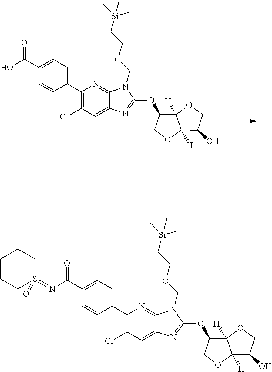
C1=C(C2=C(Cl)C=C3C(=N2)N(COCC[Si](C)(C)C)C(OC2C4([H])C([H])(OC2)C(O)CO4)=N3)C=CC(C(O)=O)=C1.C(=O)(N=S1(=O)CCCCC1)C1=CC=C(C2=C(Cl)C=C3C(=N2)N(COCC[Si](C)(C)C)C(OC2C4([H])C([H])(OC2)C(O)CO4)=N3)C=C1
